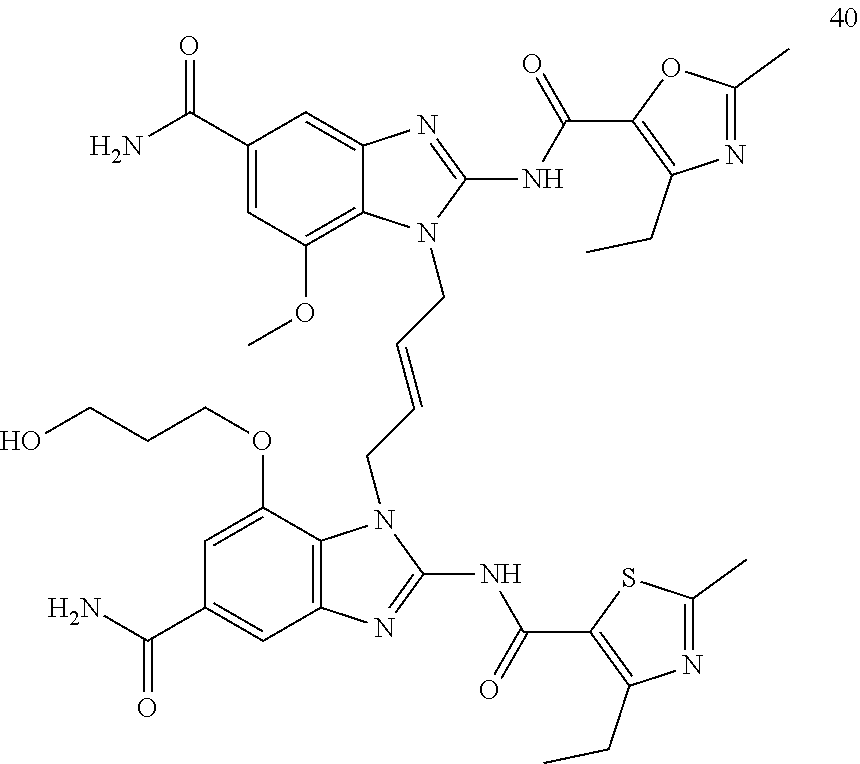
C1(C(N)=O)=CC(OC)=C2C(=C1)N=C(NC(C1=C(CC)N=C(C)O1)=O)N2CC=CCN1C2=C(C=C(C(N)=O)C=C2OCCCO)N=C1NC(C1=C(CC)N=C(C)S1)=O
